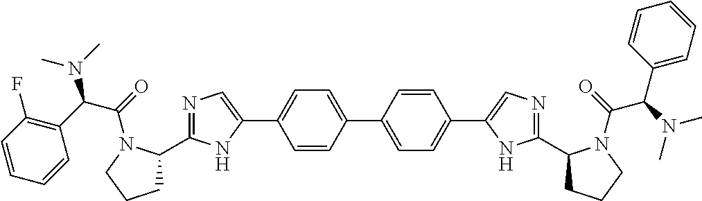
C1(C2=NC=C(C3=CC=C(C4=CC=C(C5=CN=C(C6CCCN6C(=O)C(N(C)C)C6=CC=CC=C6)N5)C=C4)C=C3)N2)CCCN1C(=O)C(N(C)C)C1=C(F)C=CC=C1
